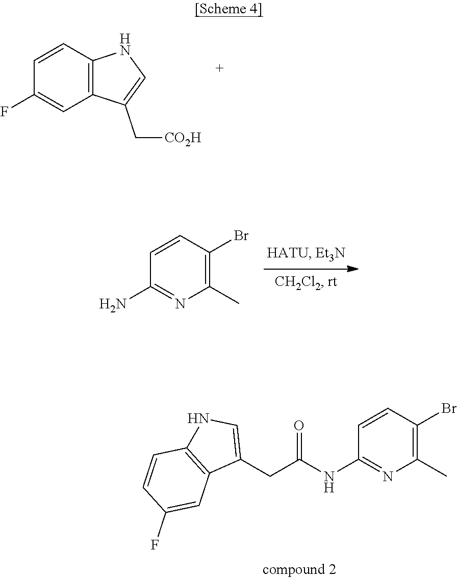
C12=C(C=CC(F)=C1)NC=C2C[CO2H].C1(C)=C(Br)C=CC(N)=N1.C1(C)=C(Br)C=CC(NC(CC2=CNC3=C2C=C(F)C=C3)=O)=N1
